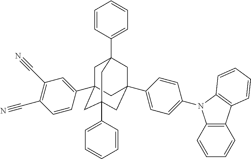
C1C2(C3=CC(C#N)=C(C#N)C=C3)CC3(C4=CC=CC=C4)CC(C4=CC=C(N5C6=C(C=CC=C6)C6=C5C=CC=C6)C=C4)(CC1(C1=CC=CC=C1)C3)C2
